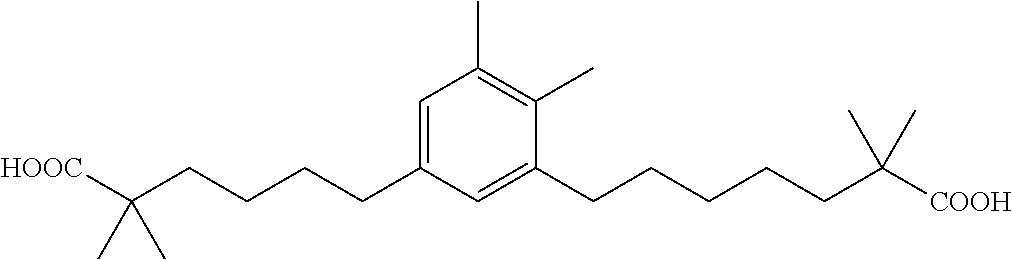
C1=C(CCCCC([HOOC])(C)C)C=C(CCCCCC([COOH])(C)C)C(C)=C1C
